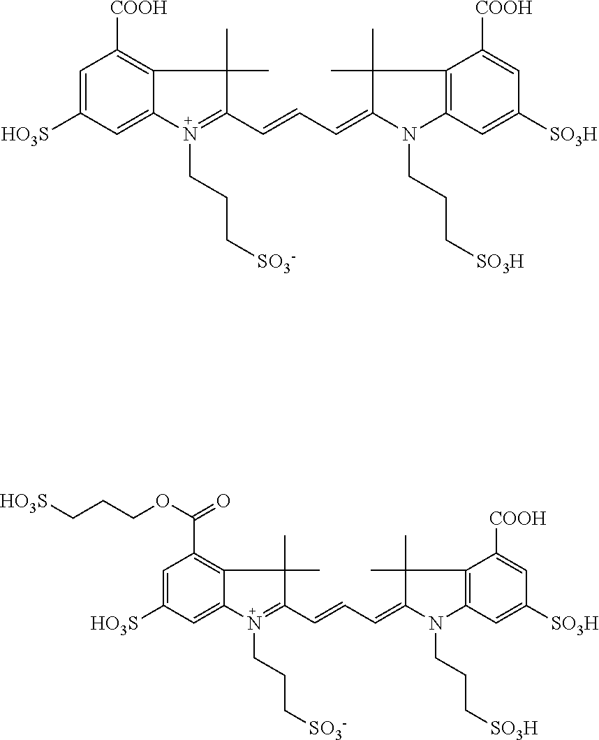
C1=C([HO3S])C=C2C(=C1[COOH])C(C)(C)C(C=CC=C1N(CCC[SO3H])C3=C(C1(C)C)C([COOH])=CC([SO3H])=C3)=N2CCC[SO3-].C1=C([HO3S])C=C2C(=C1C(=O)OCCC[HO3S])C(C)(C)C(C=CC=C1N(CCC[SO3H])C3=C(C1(C)C)C([COOH])=CC([SO3H])=C3)=N2CCC[SO3-]
